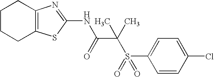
C1CCC2=C(C1)N=C(NC(C(C)(S(=O)(C1=CC=C(Cl)C=C1)=O)C)=O)S2
